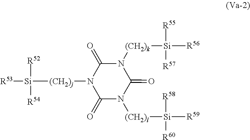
[R53][Si]([R52])([R54])[(CH2)j]N1C(=O)N([(CH2)l][Si]([R60])([R58])[R59])C(=O)N([(CH2)k][Si]([R55])([R57])[R56])C1=O
